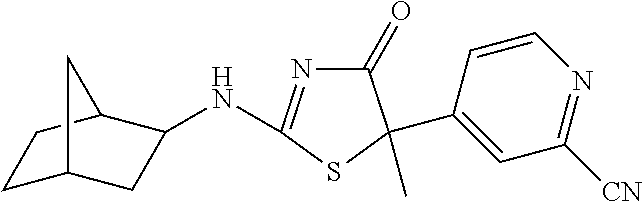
N(C1=NC(=O)C(C2=CC([CN])=NC=C2)(C)S1)C1CC2CCC1C2
